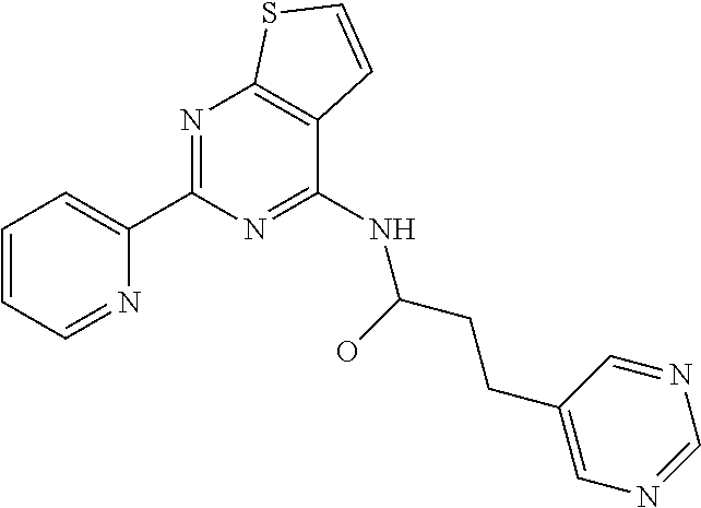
C1=CC=NC(C2=NC3=C(C(NC(O)CCC4=CN=CN=C4)=N2)C=CS3)=C1
